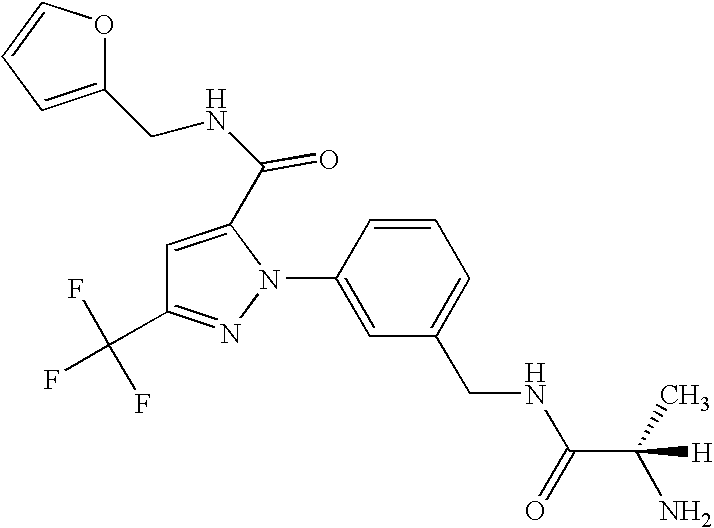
C1=CC(N2C(C(NCC3=CC=CO3)=O)=CC(C(F)(F)F)=N2)=CC(CNC(C(C)(N)[H])=O)=C1
